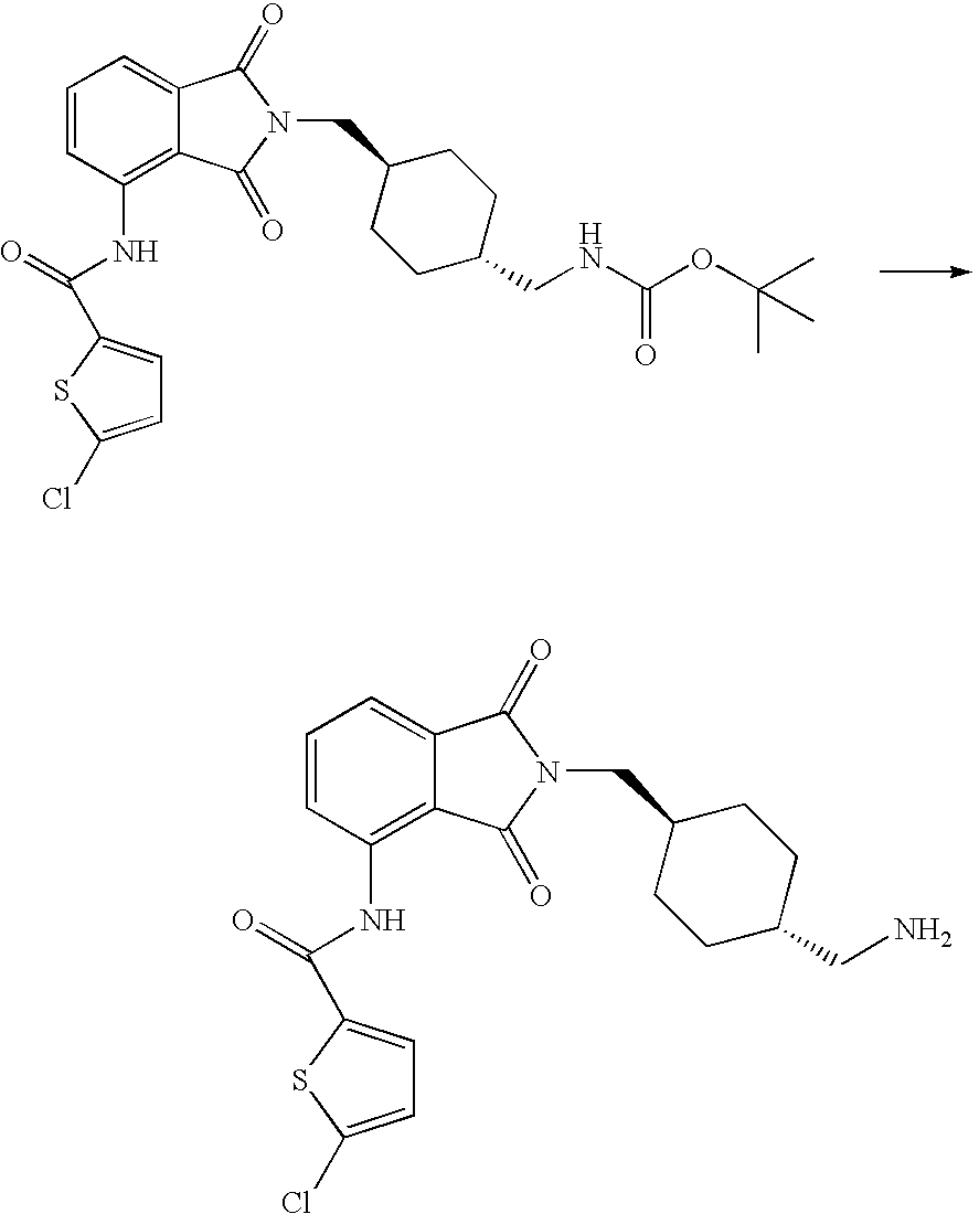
C1=CC(NC(C2=CC=C(Cl)S2)=O)=C2C(=C1)C(=O)N(CC1CCC(CNC(OC(C)(C)C)=O)CC1)C2=O.C1=CC(NC(C2=CC=C(Cl)S2)=O)=C2C(=C1)C(=O)N(CC1CCC(CN)CC1)C2=O
